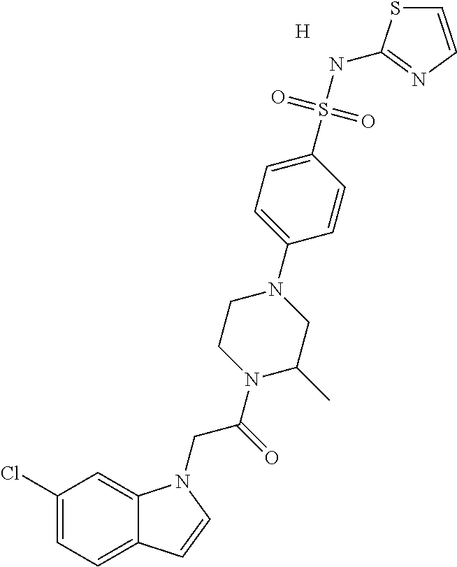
C1(Cl)=CC=C2C(=C1)N(CC(N1CCN(C3=CC=C(S(NC4=NC=CS4)(=O)=O)C=C3)CC1C)=O)C=C2.[H]
